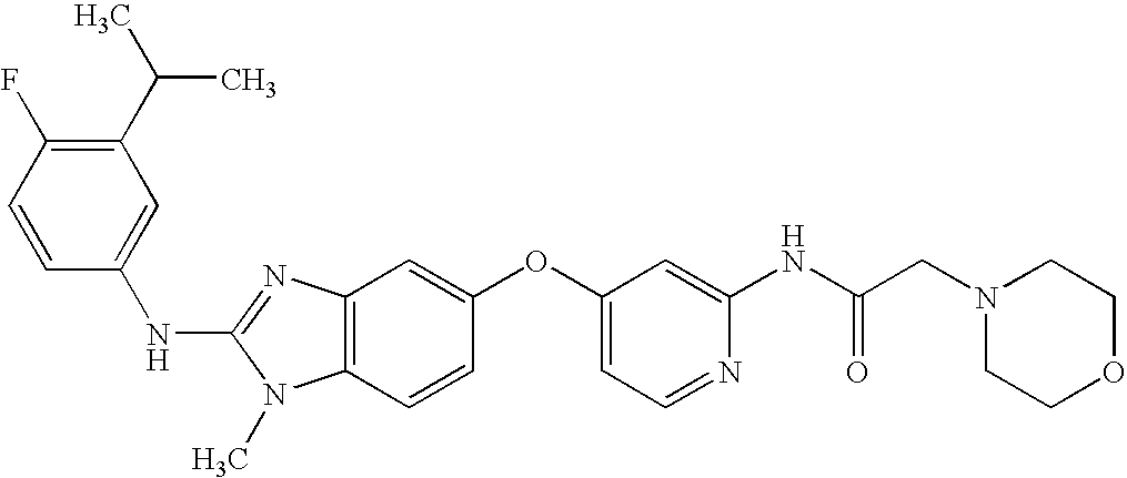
C1(C(C)C)=C(F)C=CC(NC2=NC3=C(N2C)C=CC(OC2=CC=NC(NC(CN4CCOCC4)=O)=C2)=C3)=C1
